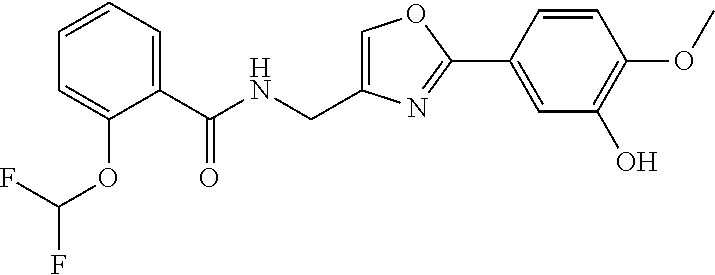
C1=C(CNC(C2=CC=CC=C2OC(F)F)=O)N=C(C2=CC(O)=C(OC)C=C2)O1
